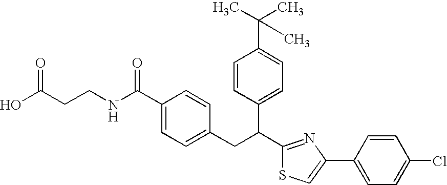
C1(C(NCCC(O)=O)=O)=CC=C(CC(C2=NC(C3=CC=C(Cl)C=C3)=CS2)C2=CC=C(C(C)(C)C)C=C2)C=C1
